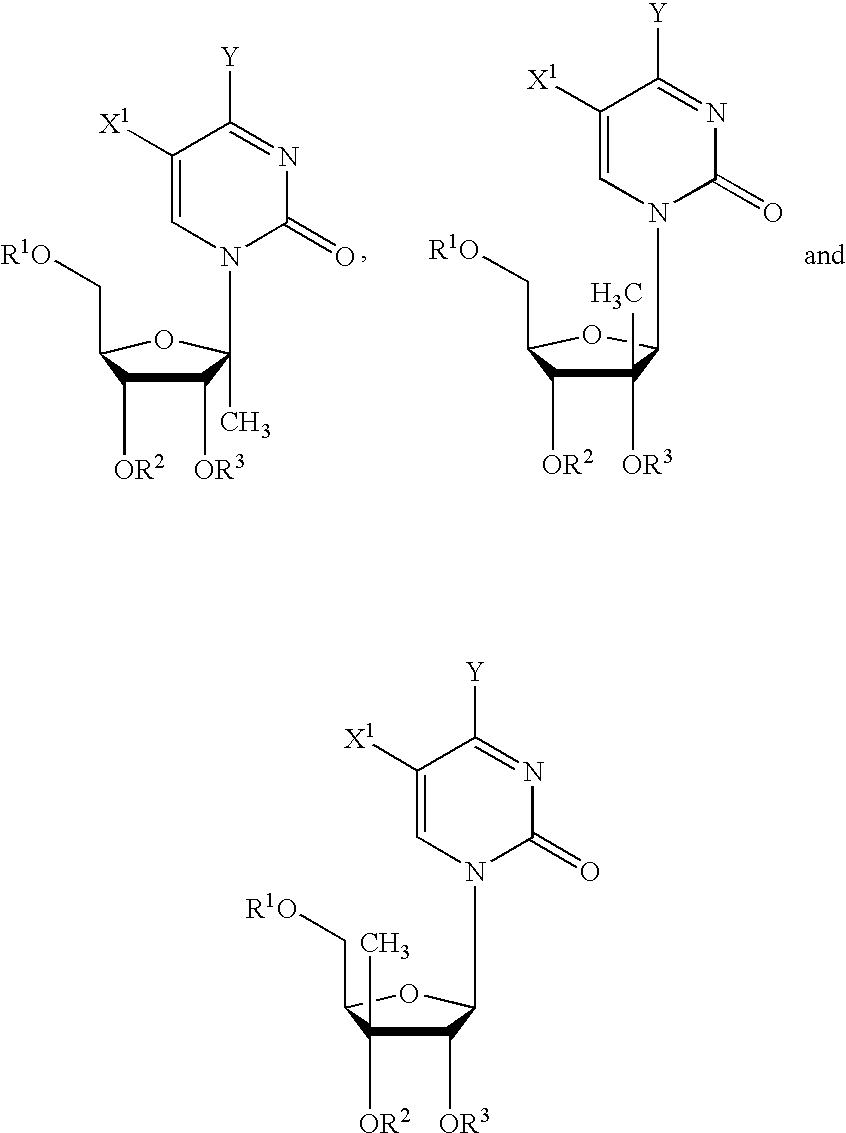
C1([OR3])C([OR2])C(C[R1O])OC1(C)N1C=C([X1])C([Y])=NC1=O.C1([OR3])(C)C([OR2])C(C[R1O])OC1N1C=C([X1])C([Y])=NC1=O.C1([OR3])C([OR2])(C)C(C[R1O])OC1N1C=C([X1])C([Y])=NC1=O
